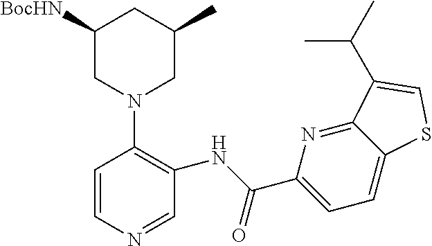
C1([BocHN])CN(C2=C(NC(=O)C3=CC=C4C(=N3)C(C(C)C)=CS4)C=NC=C2)CC(C)C1
